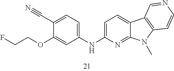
C1=C(NC2=CC=C(C#N)C(OCCF)=C2)N=C2C(=C1)C1=C(N2C)C=CN=C1
